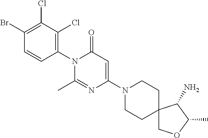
C1(N2C(C)=NC(N3CCC4(CC3)COC(C)C4N)=CC2=O)=C(Cl)C(Cl)=C(Br)C=C1
